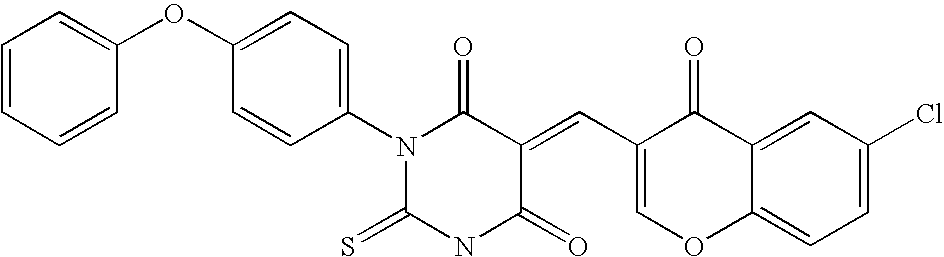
C1=CC=CC(OC2=CC=C(N3C(=S)NC(=O)C(=CC4=COC5=CC=C(Cl)C=C5C4=O)C3=O)C=C2)=C1
